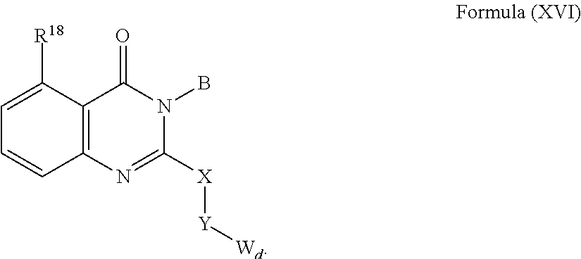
C12=C(N=C([X][Y][Wd])N(B)C1=O)C=CC=C2[R18]
